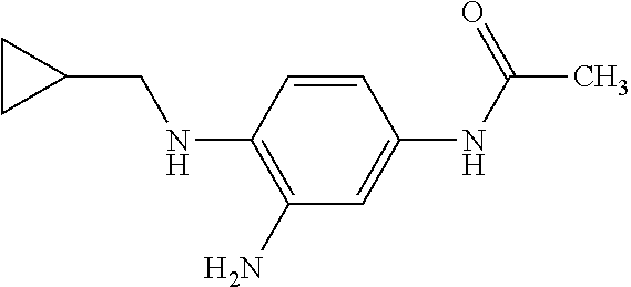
C1=CC(NCC2CC2)=C(N)C=C1NC(C)=O
